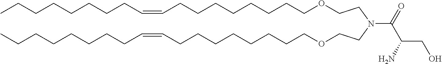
O(CCCCCCCCC=CCCCCCCCC)CCN(CCOCCCCCCCCC=CCCCCCCCC)C(C(CO)N)=O
